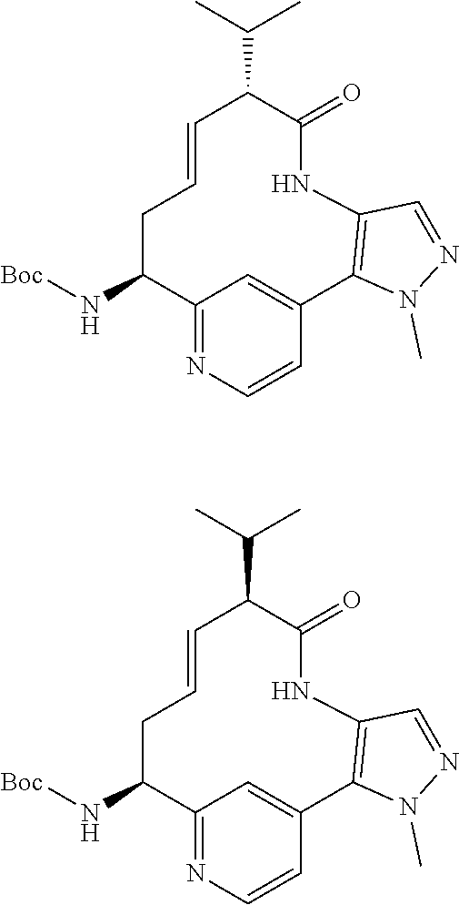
C12=NC=CC(=C1)C1=C(C=NN1C)NC(=O)C(C(C)C)C=CCC2N[Boc].C12=NC=CC(=C1)C1=C(C=NN1C)NC(=O)C(C(C)C)C=CCC2N[Boc]
